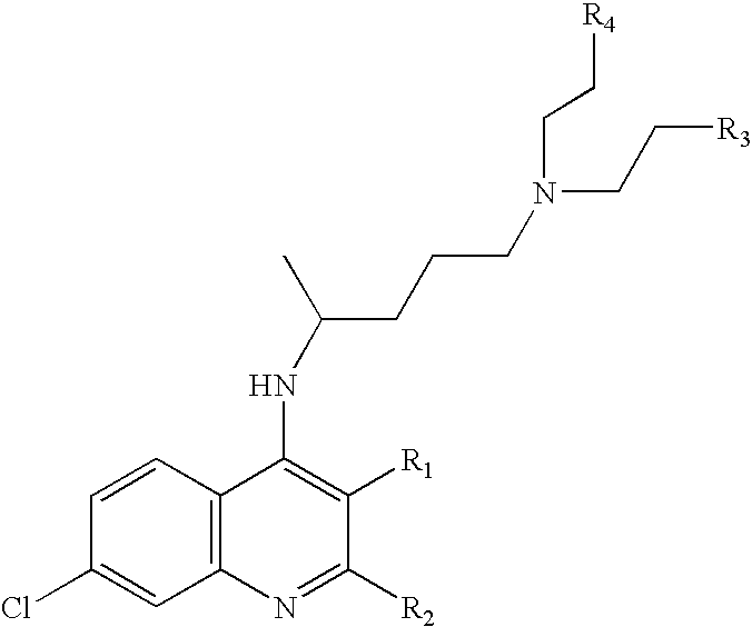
C12=C(C=CC(Cl)=C1)C(NC(C)CCCN(CC[R3])CC[R4])=C([R1])C([R2])=N2
